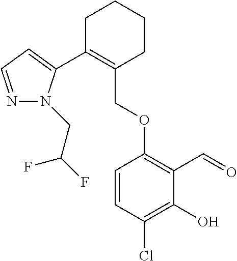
C1C(C2=CC=NN2CC(F)F)=C(COC2=C(C=O)C(O)=C(Cl)C=C2)CCC1
